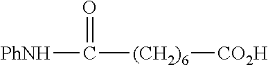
[PhNH]C([(CH2)6][CO2H])=O
